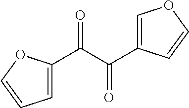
C1=C(C(C(C2=COC=C2)=O)=O)OC=C1
